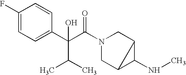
C1(F)=CC=C(C(C(N2CC3C(NC)C3C2)=O)(C(C)C)O)C=C1
